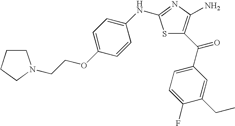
C(COC1=CC=C(NC2=NC(N)=C(C(=O)C3=CC=C(F)C(CC)=C3)S2)C=C1)N1CCCC1
